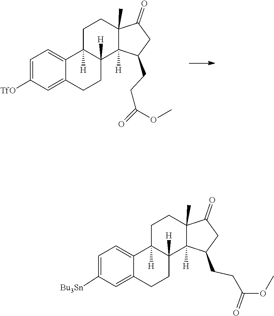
O(C)C(=O)CCC1CC(=O)C2(C)CCC3([H])C4=CC=C([TfO])C=C4CCC3([H])C21[H].O(C)C(CCC1CC(=O)C2(C)CCC3([H])C4=CC=C([Bu3Sn])C=C4CCC3([H])C21[H])=O
